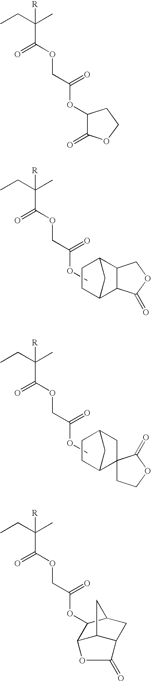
COC(COC(C([R])(C)CC)=O)=O.C1C2C3C(C(C1)C2)COC3=O.COC(COC(C([R])(C)CC)=O)=O.C1C2C3(CC(C1)C2)CCOC3=O.C1(OC(COC(C([R])(C)CC)=O)=O)C(=O)OCC1.C12C3C(CC(C3)C1OC(COC(C([R])(C)CC)=O)=O)C(=O)O2
